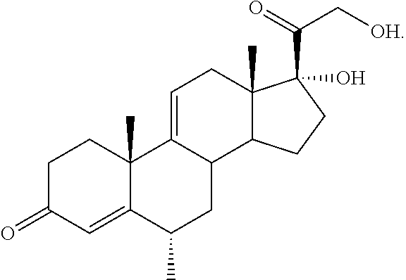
C1C(=O)C=C2C(C)(C1)C1=CCC3(C)C(C1CC2C)CCC3(C(=O)C[OH])O
